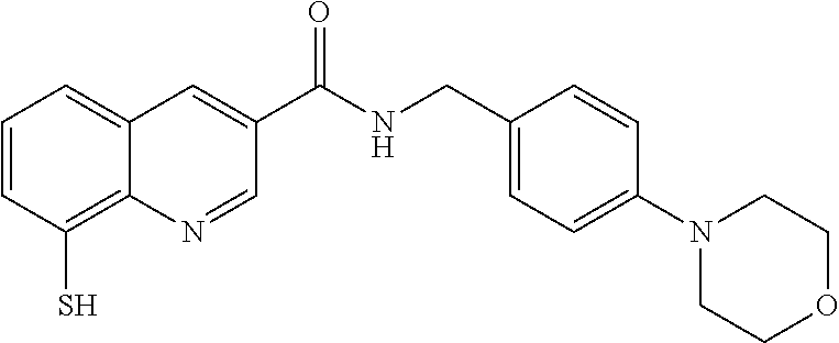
C1=CC(S)=C2C(=C1)C=C(C(NCC1=CC=C(N3CCOCC3)C=C1)=O)C=N2
